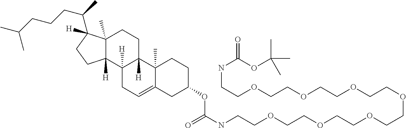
C1(OC(NCCOCCOCCOCCOCCOCCOCCOCCNC(=O)OC(C)(C)C)=O)CCC2(C)C(=CCC3([H])C2([H])CCC2(C)C3([H])CCC2(C(CCCC(C)C)C)[H])C1
